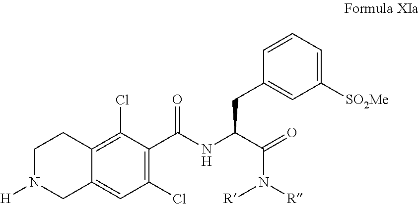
[R]N(C(C(NC(C1=C(Cl)C=C2CN([H])CCC2=C1Cl)=O)CC1=CC([SO2Me])=CC=C1)=O)[R]
